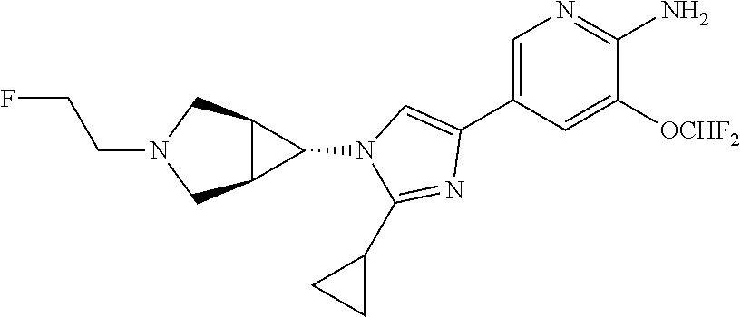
C1=C(C2=CN(C3C4C3CN(CCF)C4)C(C3CC3)=N2)C=C([OCHF2])C(N)=N1
